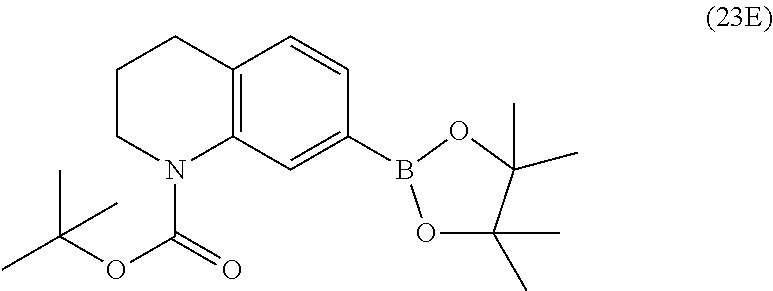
C12=C(C=C(B3OC(C)(C)C(C)(C)O3)C=C1)N(C(=O)OC(C)(C)C)CCC2
